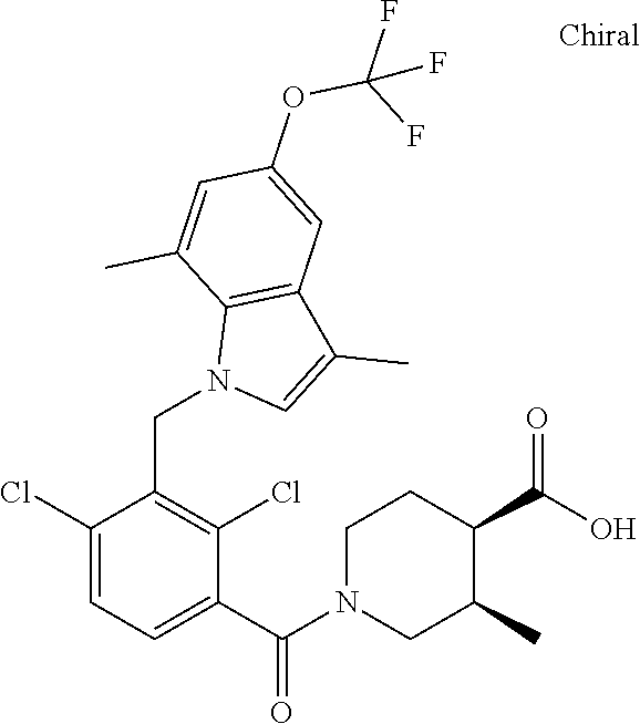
C1(CN2C=C(C)C3=C2C(C)=CC(OC(F)(F)F)=C3)=C(Cl)C(C(N2CC(C)C(C(O)=O)CC2)=O)=CC=C1Cl
